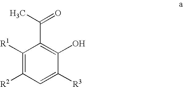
C1([R1])=C([R2])C=C([R3])C(O)=C1C(C)=O
